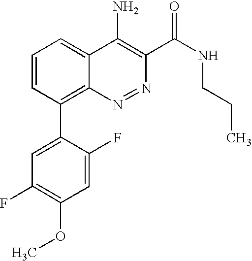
C1=CC(C2=CC(F)=C(OC)C=C2F)=C2C(=C1)C(N)=C(C(NCCC)=O)N=N2
